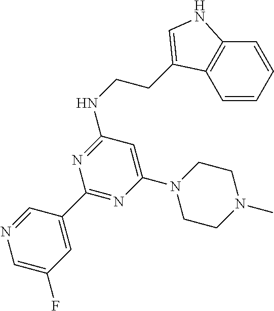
C12=C(C=CC=C1)C(CCNC1=NC(C3=CC(F)=CN=C3)=NC(N3CCN(C)CC3)=C1)=CN2
